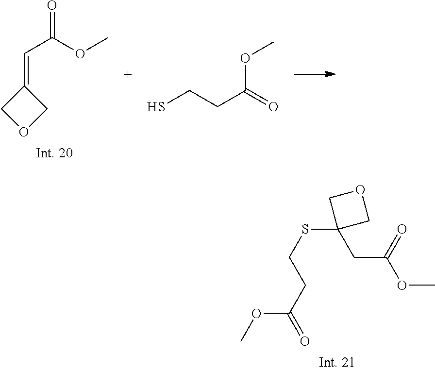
C1(=CC(=O)OC)COC1.SCCC(=O)OC.C1(SCCC(=O)OC)(CC(OC)=O)COC1
